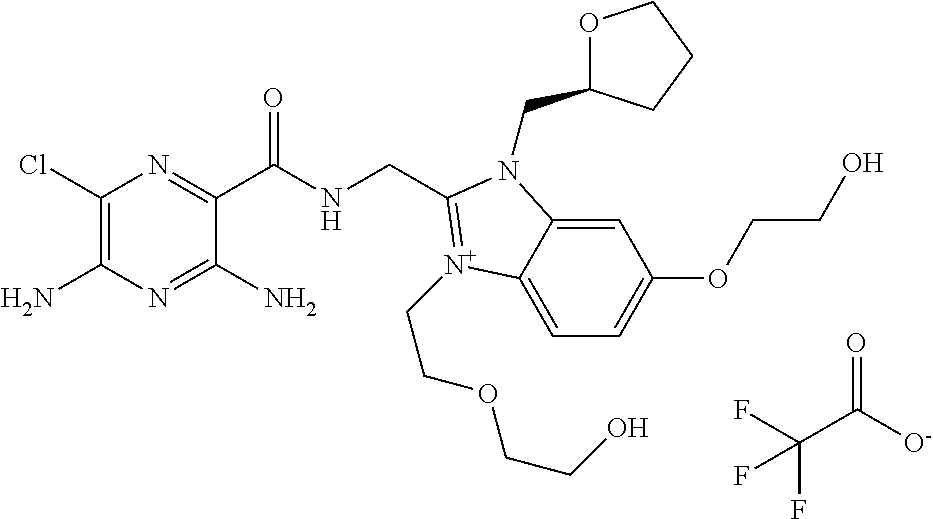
C1(Cl)=C(N)N=C(N)C(C(NCC2=[N+](CCOCCO)C3=CC=C(OCCO)C=C3N2CC2OCCC2)=O)=N1.FC(F)(C(=O)[O-])F
